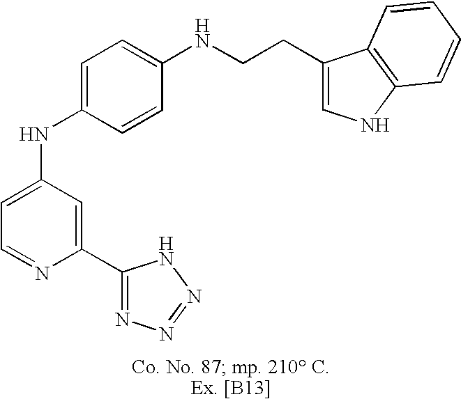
C1=C(NC2=CC=C(NCCC3=CNC4=C3C=CC=C4)C=C2)C=C(C2=NN=NN2)N=C1
